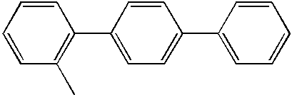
C1=CC(C2=CC=C(C3=C(C)C=CC=C3)C=C2)=CC=C1
